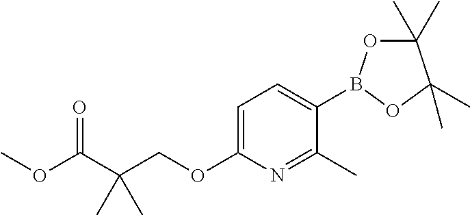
C1(B2OC(C)(C)C(C)(C)O2)=CC=C(OCC(C(OC)=O)(C)C)N=C1C
